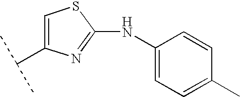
C1(NC2=CC=C(C)C=C2)=NC(C(C)C)=CS1
